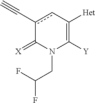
c1(C#C)cC([Het])=C([Y])N(CC(F)F)C1=[X]
